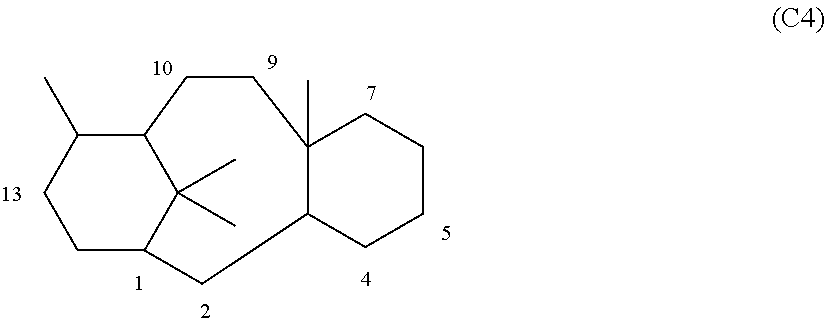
C12(C)C(CCCC1)CC1CCC(C)C(C1(C)C)CC2
